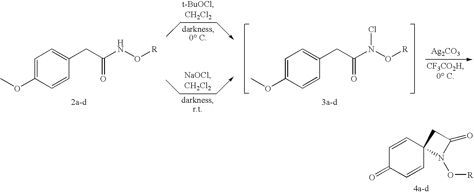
C1=CC2(C=CC1=O)N(O[R])C(=O)C2.C1=C(OC)C=CC(CC(NO[R])=O)=C1.[Ag2CO3].C1=C(OC)C=CC(CC(N(O[R])Cl)=O)=C1
